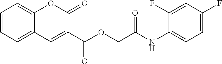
C1=CC=C2C(=C1)OC(=O)C(C(OCC(NC1=CC=C(F)C=C1F)=O)=O)=C2
